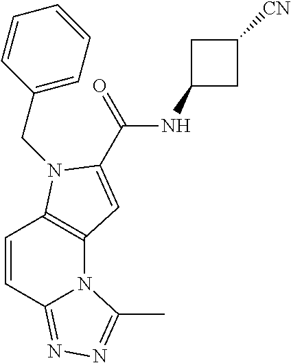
C1=CC2=NN=C(C)N2C2=C1N(CC1=CC=CC=C1)C(C(NC1CC([CN])C1)=O)=C2
